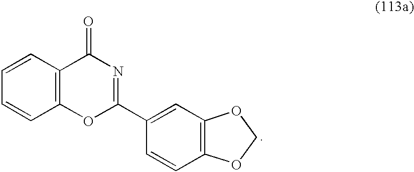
C1=CC2=C(C=C1)OC(C1=CC3=C(C=C1)OCO3)=NC2=O
